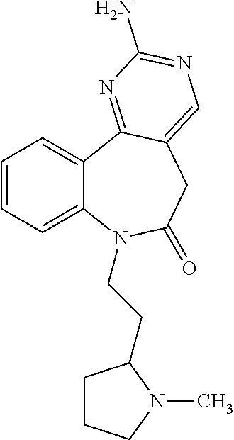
C12=CC=CC=C1C1=NC(N)=NC=C1CC(=O)N2CCC1CCCN1C
